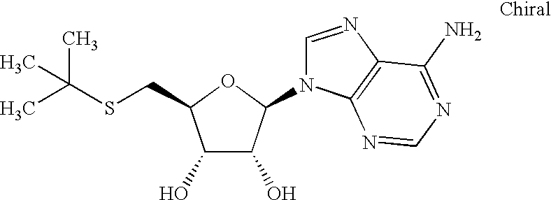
C1(O)C(O)C(N2C=NC3=C2N=CN=C3N)OC1CSC(C)(C)C
